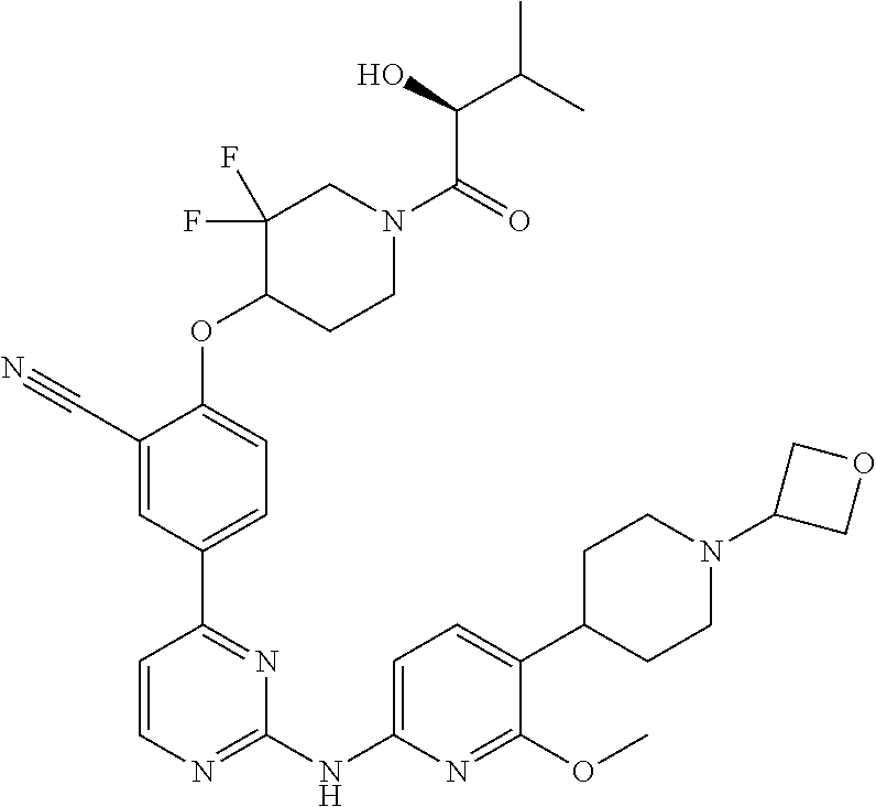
C1(C#N)=CC(C2=NC(NC3=CC=C(C4CCN(C5COC5)CC4)C(OC)=N3)=NC=C2)=CC=C1OC1CCN(C(=O)C(O)C(C)C)CC1(F)F
